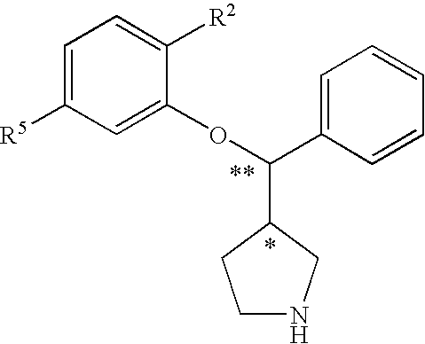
C1=C([R5])C=C(OC(C2=CC=CC=C2)C2CNCC2)C([R2])=C1
